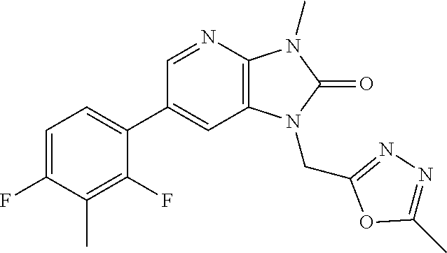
C12=C(N=CC(C3=CC=C(F)C(C)=C3F)=C1)N(C)C(=O)N2CC1=NN=C(C)O1
